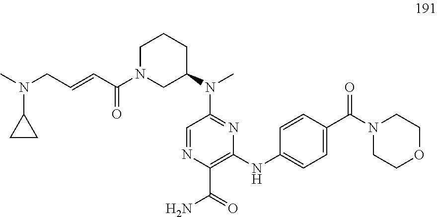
C1=CC(C(N2CCOCC2)=O)=CC=C1NC1=C(C(N)=O)N=CC(N(C2CCCN(C(C=CCN(C)C3CC3)=O)C2)C)=N1
